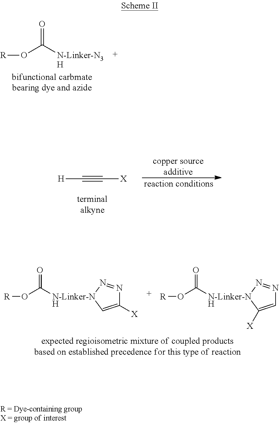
O(C([N-Linker-N3H])=O)[R].[H]C#C[X].O(C([N-Linker-NH]1C=C([X])N=N1)=O)[R].O(C([N-Linker-NH]1C([X])=CN=N1)=O)[R]
